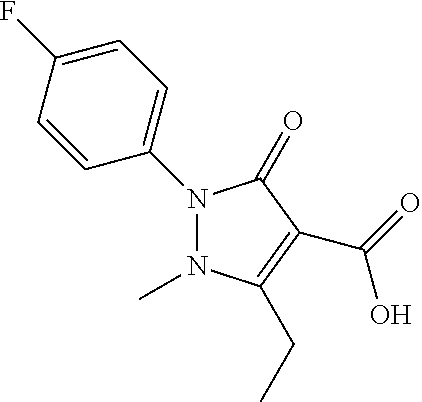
C1=C(F)C=CC(N2N(C)C(CC)=C(C(=O)O)C2=O)=C1
